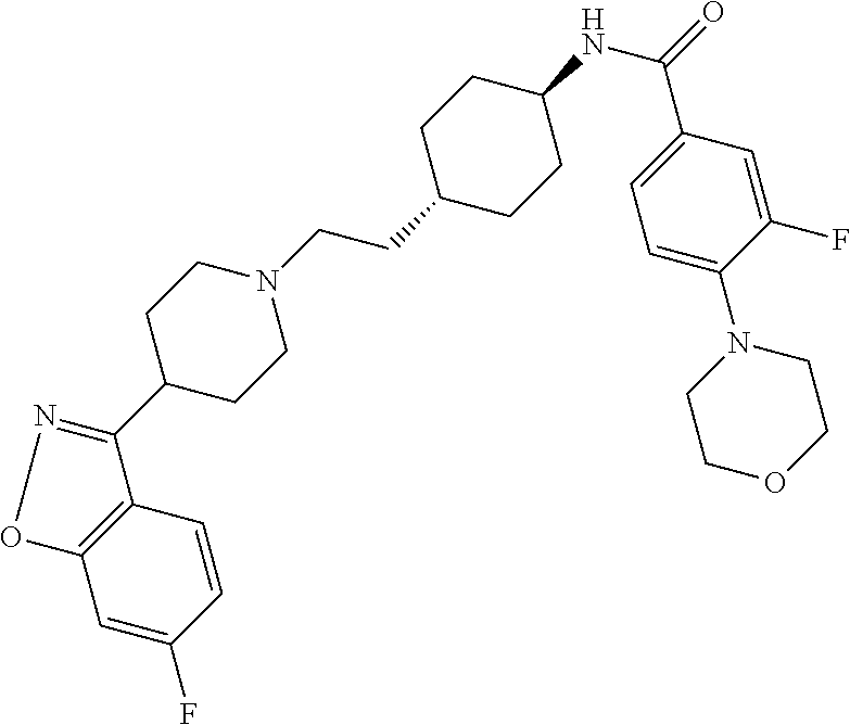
C1=C(F)C=CC2=C1ON=C2C1CCN(CCC2CCC(NC(=O)C3=CC=C(N4CCOCC4)C(F)=C3)CC2)CC1
